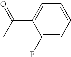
C1(F)=CC=CC=C1C(C)=O
